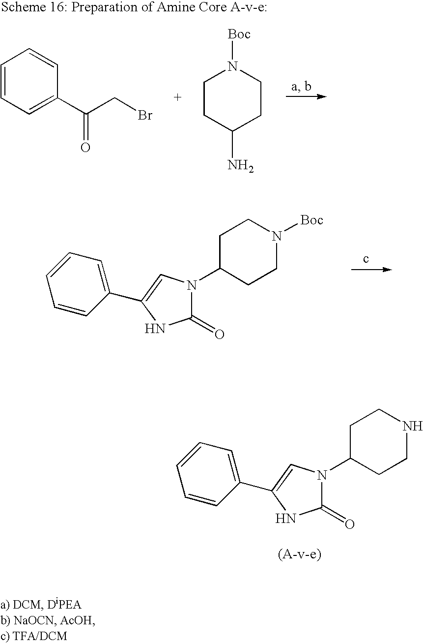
C1=CC=C(C(CBr)=O)C=C1.C1CC(N)CCN1[Boc].C1(C2=CN(C3CCN([Boc])CC3)C(=O)N2)=CC=CC=C1.C1(C2=CN(C3CCNCC3)C(=O)N2)=CC=CC=C1
